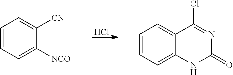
Cl.C1=CC=C([NCO])C([CN])=C1.C1=CC=C2C(=C1)C(Cl)=NC(=O)N2
